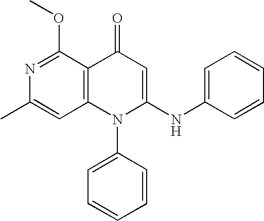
C1=C(C)N=C(OC)C2=C1N(C1=CC=CC=C1)C(NC1=CC=CC=C1)=CC2=O
